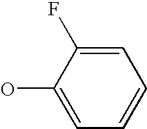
C1(O)=CC=CC=C1F
